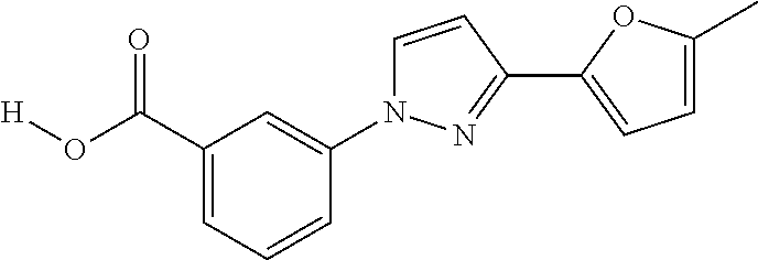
C1(C(O[H])=O)=CC=CC(N2C=CC(C3=CC=C(C)O3)=N2)=C1
